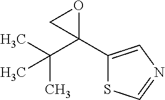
C1(C2=CN=CS2)(C(C)(C)C)OC1
